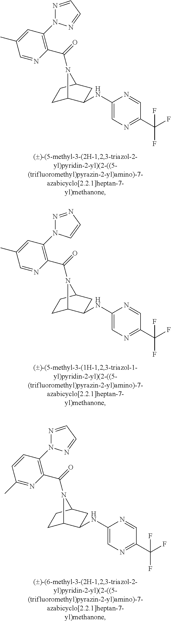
C1(C(F)(F)F)=NC=C(NC2C3CCC(C2)N3C(=O)C2=C(N3N=CC=N3)C=C(C)C=N2)N=C1.C1(C(F)(F)F)=NC=C(NC2C3CCC(C2)N3C(=O)C2=C(N3N=NC=C3)C=C(C)C=N2)N=C1.C1(C(F)(F)F)=NC=C(NC2C3CCC(C2)N3C(=O)C2=C(N3N=CC=N3)C=CC(C)=N2)N=C1
